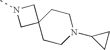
N1(C)CC2(C1)CCN(C1CC1)CC2
